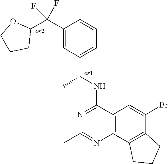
C1(C(C2OCCC2)(F)F)=CC(C(NC2=NC(C)=NC3=C2C=C(Br)C2=C3CCC2)C)=CC=C1
